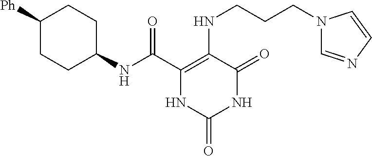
C(C1=C(NCCCN2C=NC=C2)C(=O)NC(=O)N1)(=O)NC1CCC([Ph])CC1
